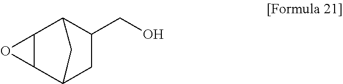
C12C(C3CC(CO)C1C3)O2
